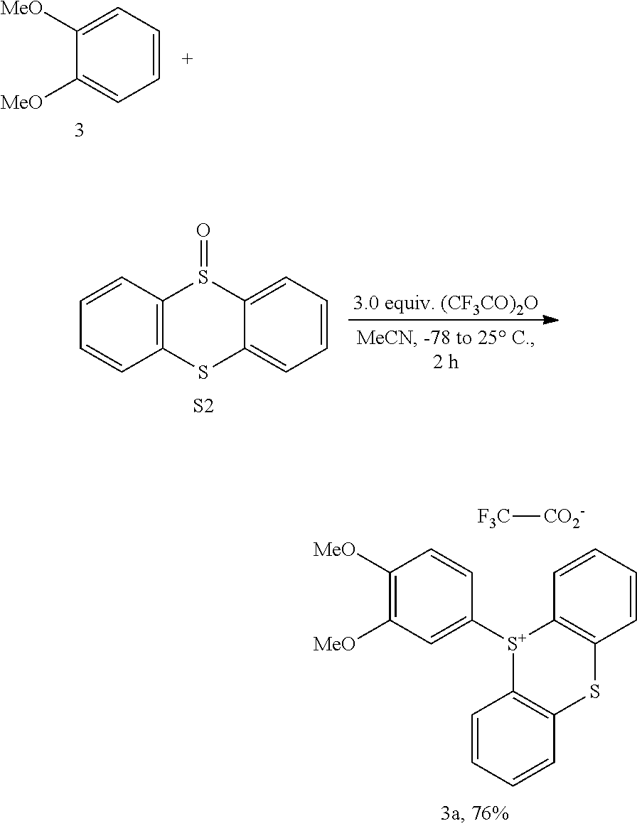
C1([MeO])=CC=CC=C1[MeO].[3.0 equiv. (CF3CO)2O].C12=C(C=CC=C1)S(=O)C1=CC=CC=C1S2.[S2].C1([S+]2C3=C(C=CC=C3)SC3=C2C=CC=C3)=CC([MeO])=C([MeO])C=C1.[F3C][CO2-]
